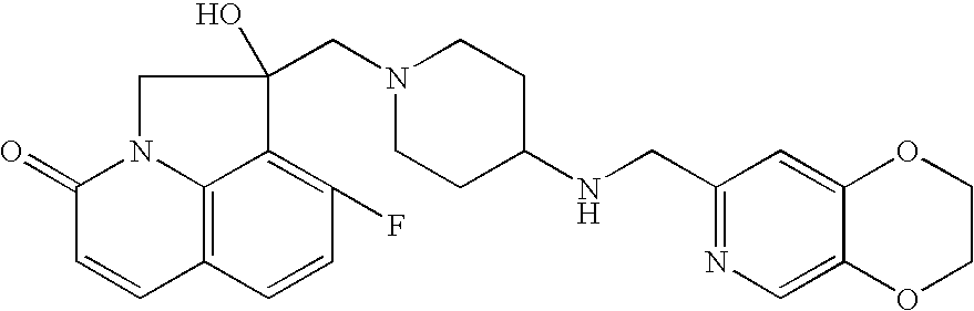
C1(NCC2=NC=C3C(=C2)OCCO3)CCN(CC2(O)CN3C4=C(C=CC(F)=C42)C=CC3=O)CC1
